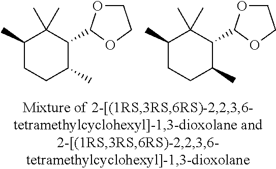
C1(C)CCC(C)C(C2OCCO2)C1(C)C.C1(C)CCC(C)C(C2OCCO2)C1(C)C
